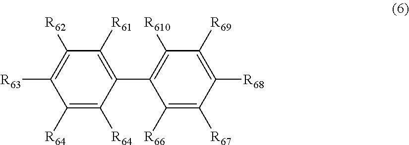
C1(C2=C([R610])C([R69])=C([R68])C([R67])=C2[R66])=C([R61])C([R62])=C([R63])C([R64])=C1[R64]
